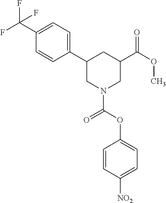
C1(C(F)(F)F)=CC=C(C2CN(C(=O)OC3=CC=C([NO2])C=C3)CC(C(=O)OC)C2)C=C1
